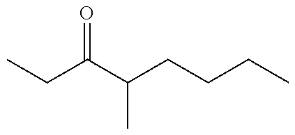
CCC(C(CCCC)C)=O
